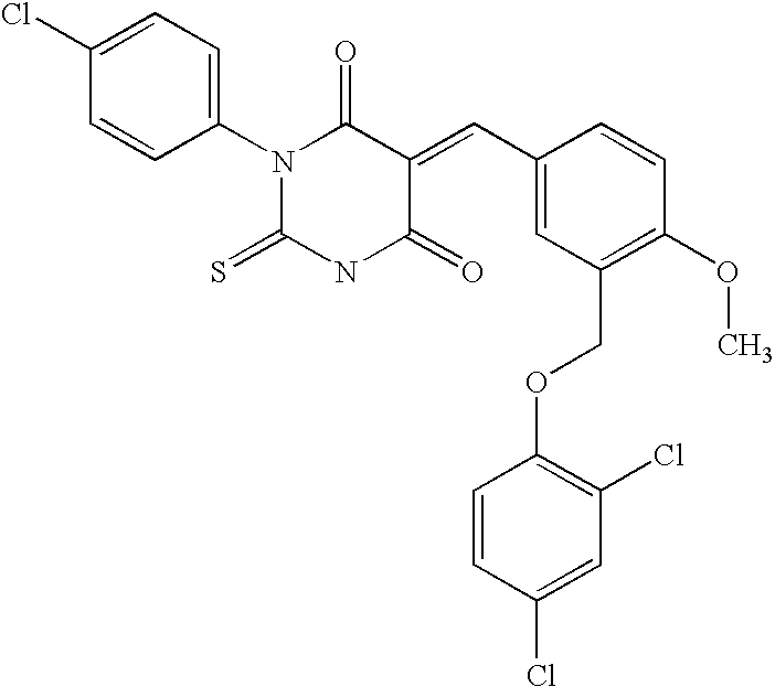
C1=C(Cl)C=CC(N2C(=S)NC(=O)C(=CC3=CC(COC4=C(Cl)C=C(Cl)C=C4)=C(OC)C=C3)C2=O)=C1
